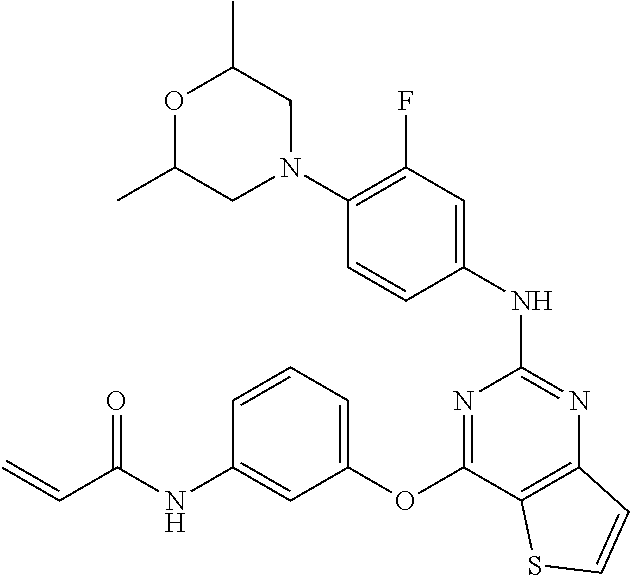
N1(C2=C(F)C=C(NC3=NC4=C(C(OC5=CC=CC(NC(C=C)=O)=C5)=N3)SC=C4)C=C2)CC(C)OC(C)C1
